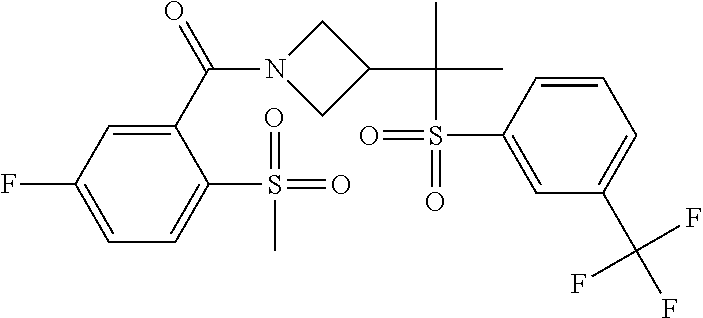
C1(C(=O)N2CC(C(C)(C)S(=O)(C3=CC(C(F)(F)F)=CC=C3)=O)C2)=CC(F)=CC=C1S(=O)(=O)C
